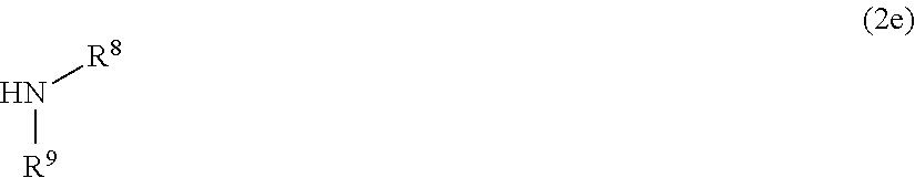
N([R9])[R8]
